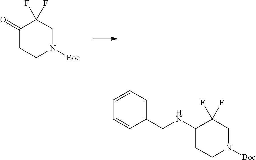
C1(=O)CCN([Boc])CC1(F)F.C1(NCC2=CC=CC=C2)CCN([Boc])CC1(F)F
